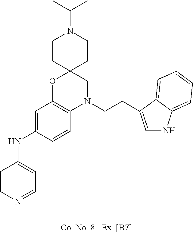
C1=CN=CC=C1NC1=CC2=C(C=C1)N(CCC1=CNC3=CC=CC=C31)CC1(O2)CCN(C(C)C)CC1
